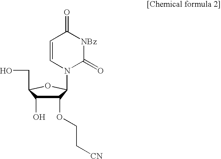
C1(OCC[CN])C(O)C(CO)OC1N1C=CC(=O)[NBz]C1=O
